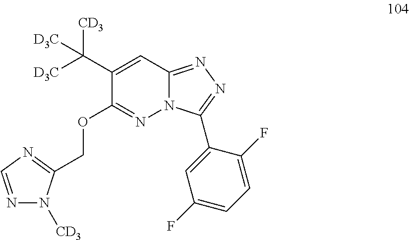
N1=CN=C(COC2=NN3C(=NN=C3C3=CC(F)=CC=C3F)C=C2C([CD3])([D3C])[D3C])N1[CD3]
